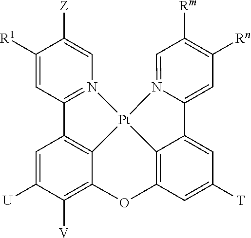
C1([R1])=CC2=N(C=C1[Z])[Pt]13C4=C2C=C([U])C([V])=C4OC2=C1C(=CC([T])=C2)C1=CC([Rn])=C([Rm])C=N13
